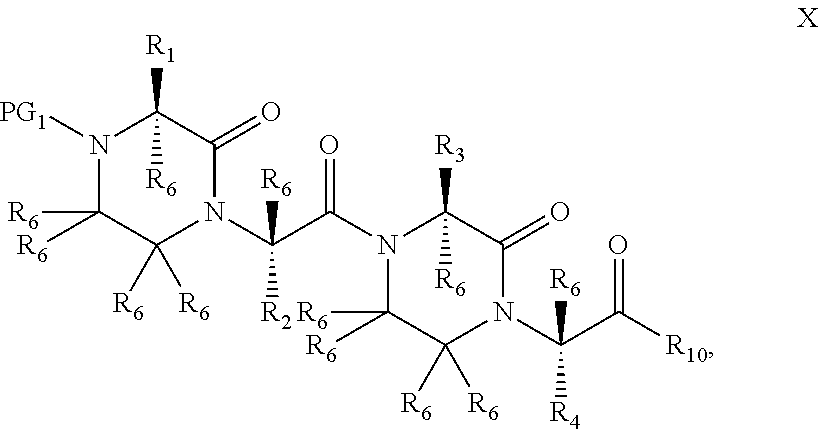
N1([PG1])C([R6])([R6])C([R6])([R6])N(C(C(N2C([R6])([R6])C([R6])([R6])N(C(C([R10])=O)([R4])[R6])C(=O)C2([R6])[R3])=O)([R2])[R6])C(=O)C1([R6])[R1]
